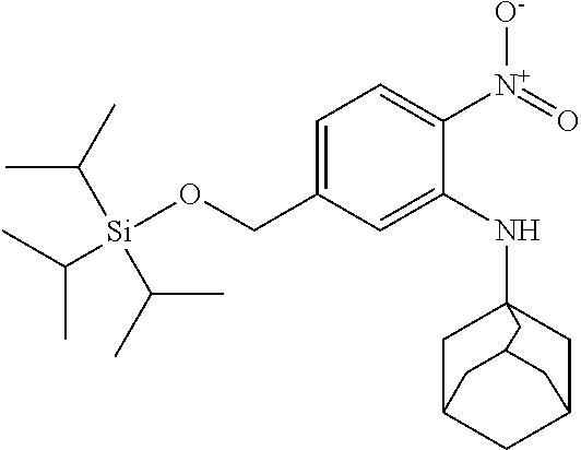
C1=C(CO[Si](C(C)C)(C(C)C)C(C)C)C=C(NC23CC4CC(C2)CC(C3)C4)C([N+](=O)[O-])=C1
